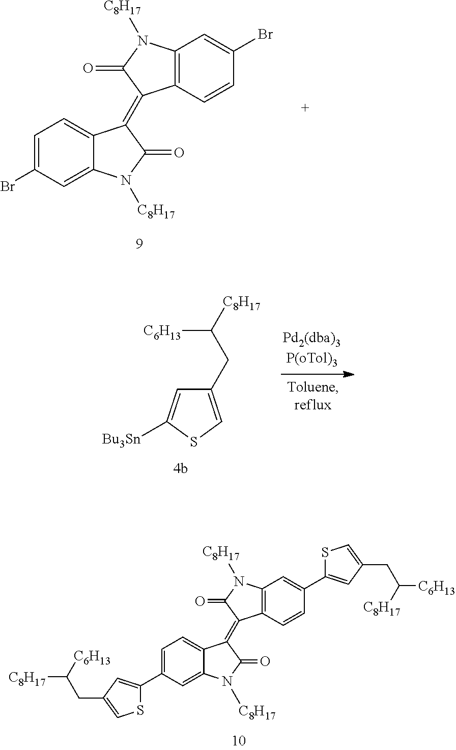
C1=C([Bu3Sn])SC=C1CC([C8H17])[C6H13].C1=C(C2=CC(CC([C6H13])[C8H17])=CS2)C=C2C(=C1)C(=C1C3=C(C=C(C4=CC(CC([C8H17])[C6H13])=CS4)C=C3)N([C8H17])C1=O)C(=O)N2[C8H17].C1=C(Br)C=C2C(=C1)C(=C1C3=C(C=C(Br)C=C3)N([C8H17])C1=O)C(=O)N2[C8H17]
